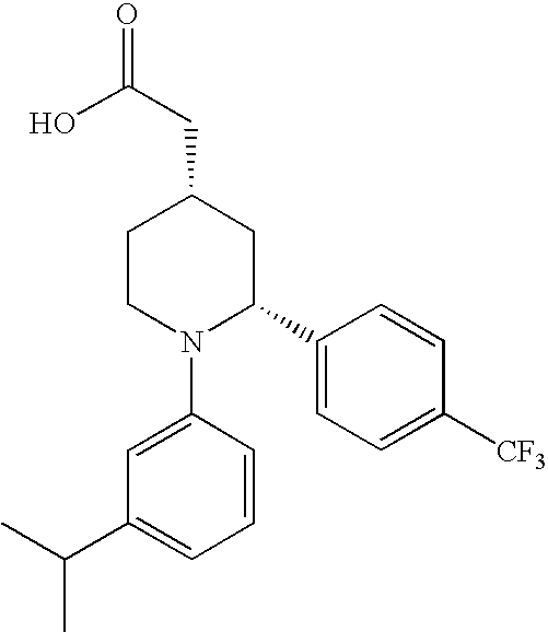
C1=C(N2C(C3=CC=C([CF3])C=C3)CC(CC(=O)O)CC2)C=CC=C1C(C)C
